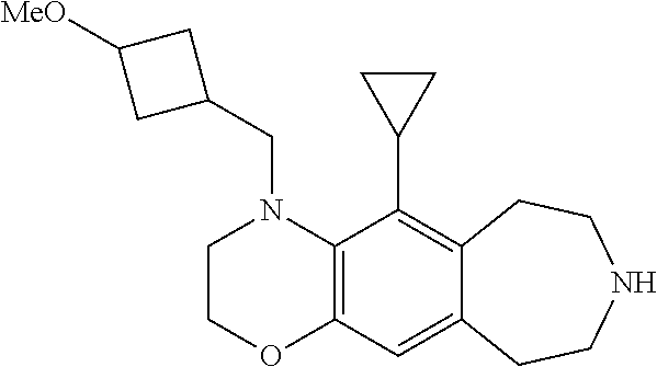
N1(CC2CC([MeO])C2)C2=C(OCC1)C=C1C(=C2C2CC2)CCNCC1
